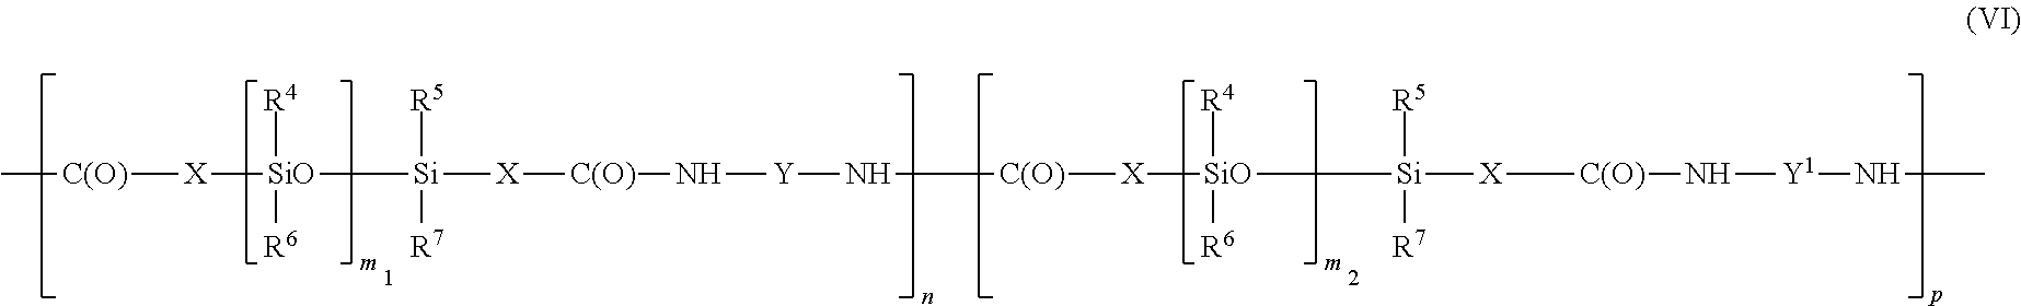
[X]([SiO]([R4])([R6])[Si]([R5])([R7])[X][C(O)]N[Y]N[C(O)][X][SiO]([R4])([R6])[Si]([R5])([R7])[X]C[C(O)]N[Y1]NC)[C(O)]C
